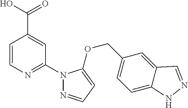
C1=CN=C(N2N=CC=C2OCC2=CC=C3C(=C2)C=NN3)C=C1C(=O)O
